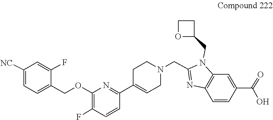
C12=C(C=CC(C(=O)O)=C1)N=C(CN1CCC(C3=NC(OCC4=CC=C([NC])C=C4F)=C(F)C=C3)=CC1)N2CC1OCC1
